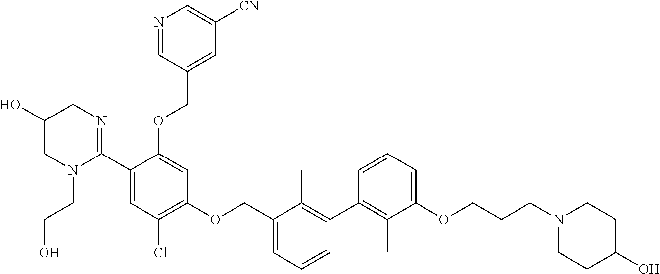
N1=CC(COC2=CC(OCC3=CC=CC(C4=C(C)C(OCCCN5CCC(O)CC5)=CC=C4)=C3C)=C(Cl)C=C2C2=NCC(O)CN2CCO)=CC([CN])=C1
